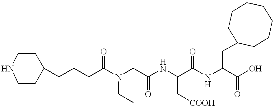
C1(CCCC(N(CC(NC(C(NC(CC2CCCCCCC2)C(O)=O)=O)C[COOH])=O)CC)=O)CCNCC1
